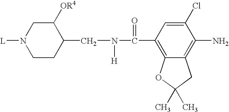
C12=C(C(N([H])CC3C([OR4])CN([L])CC3)=O)C=C(Cl)C(N)=C1CC(C)(C)O2
